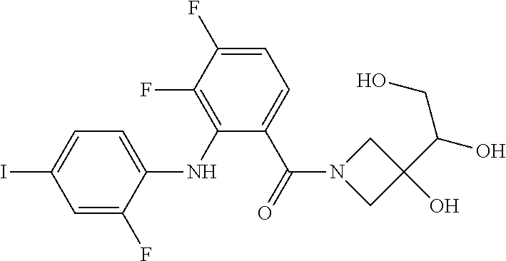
C1=C(F)C(NC2=C(F)C(F)=CC=C2C(=O)N2CC(O)(C(O)CO)C2)=CC=C1I
